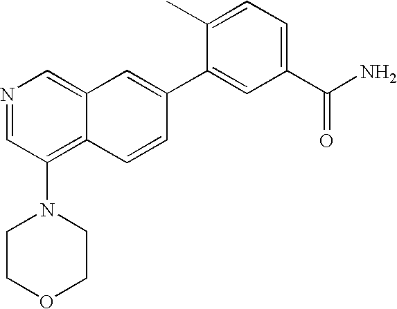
N1=CC(N2CCOCC2)=C2C(=C1)C=C(C1=CC(C(N)=O)=CC=C1C)C=C2
